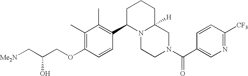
O(C1=C(C)C(C)=C(C2N3C([H])(CN(C(=O)C4=CN=C([CF3])C=C4)CC3)CCC2)C=C1)CC(C[Me2N])O
